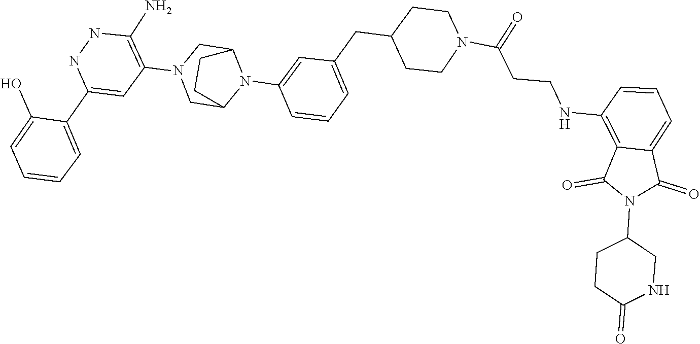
C1(N2C(=O)C3=C(NCCC(N4CCC(CC5=CC=CC(N6C7CN(C8=C(N)NNC(C9=CC=CC=C9O)=C8)CC6CC7)=C5)CC4)=O)C=CC=C3C2=O)CCC(=O)NC1
